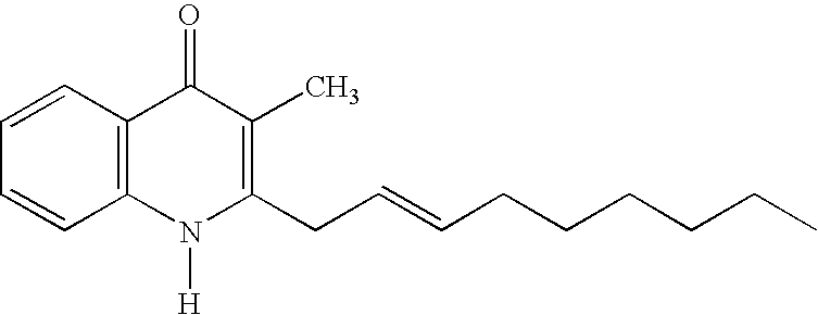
C1=CC2=C(C=C1)C(=O)C(C)=C(CC=CCCCCCC)N2[H]
